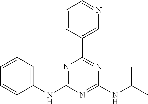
C1=CC(C2=NC(NC(C)C)=NC(NC3=CC=CC=C3)=N2)=CN=C1
